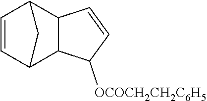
C1=CC2C3C(C1C2)C=CC3[OCOCH2CH2C6H5]
